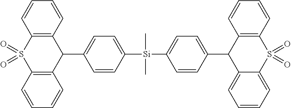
C1=CC([Si](C)(C)C2=CC=C(C3C4=C(S(=O)(=O)C5=CC=CC=C35)C=CC=C4)C=C2)=CC=C1C1C2=C(S(=O)(=O)C3=C1C=CC=C3)C=CC=C2
